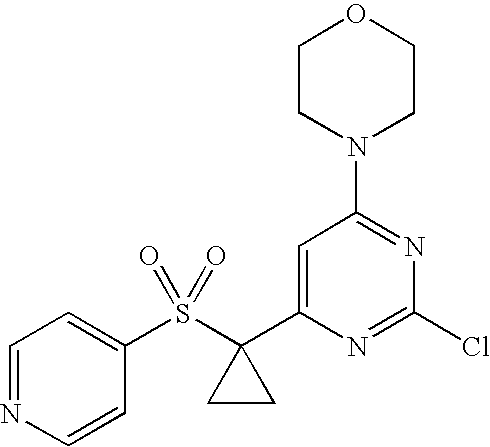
C1=C(C2(S(C3=CC=NC=C3)(=O)=O)CC2)N=C(Cl)N=C1N1CCOCC1
